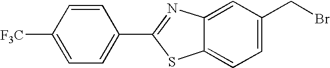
C1=CC([F3C])=CC=C1C1=NC2=CC(CBr)=CC=C2S1
